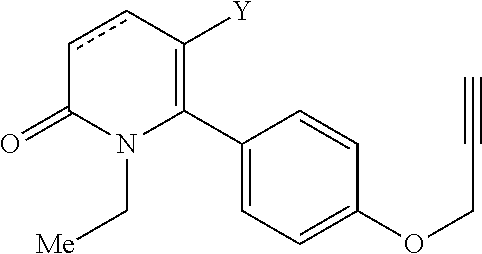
C1(C2=C([Y])ccC(=O)N2C[Me])=CC=C(OCC#C)C=C1
